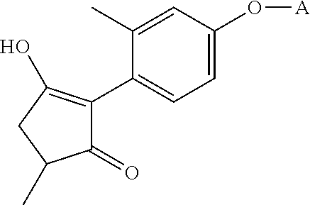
C1(C)=CC(O[A])=CC=C1C1=C(O)CC(C)C1=O
